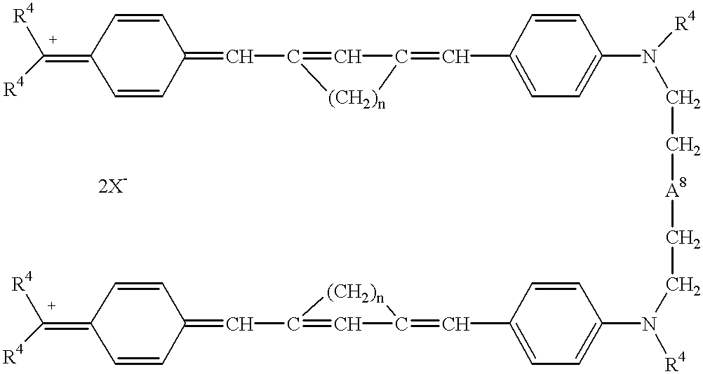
C1=CC(=CC2=CC(=CC3=CC=C(N([R4])CC[A8]CCN([R4])C4=CC=C(C=C5C=C(C=C6C=CC(=C([R4])[R4])C=C6)[(CH2)n]5)C=C4)C=C3)[(CH2)n]2)C=CC1=C([R4])[R4]
